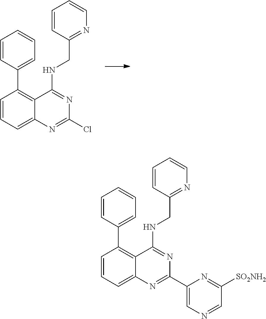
C1=CC=C2C(=C1C1=CC=CC=C1)C(NCC1=NC=CC=C1)=NC(Cl)=N2.C1=CC=C2C(=C1C1=CC=CC=C1)C(NCC1=NC=CC=C1)=NC(C1=CN=CC([SO2NH2])=N1)=N2
